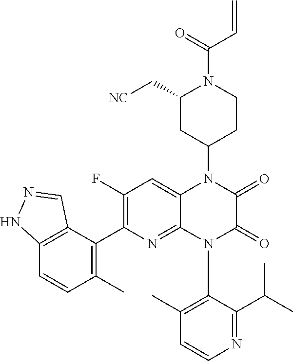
C12=C(C(C3=C(F)C=C4C(=N3)N(C3=C(C)C=CN=C3C(C)C)C(=O)C(=O)N4C3CCN(C(=O)C=C)C(C[NC])C3)=C(C)C=C1)C=NN2
